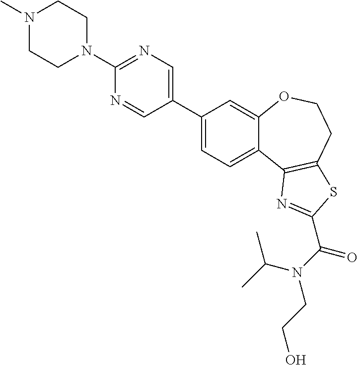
C1(C2=CN=C(N3CCN(C)CC3)N=C2)=CC=C2C(=C1)OCCC1=C2N=C(C(N(CCO)C(C)C)=O)S1
